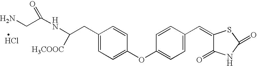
C1(CC(NC(CN)=O)[H3COOC])=CC=C(OC2=CC=C(C=C3C(=O)NC(=O)S3)C=C2)C=C1.Cl
